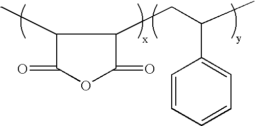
C1(C)C(=O)OC(=O)C1CC(C1=CC=CC=C1)C
